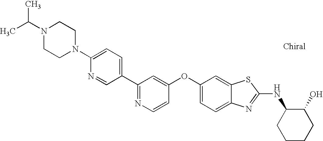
N1=C(C2=CC=C(N3CCN(C(C)C)CC3)N=C2)C=C(OC2=CC=C3C(=C2)SC(NC2CCCCC2O)=N3)C=C1
